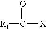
O=C([X])[R1]
